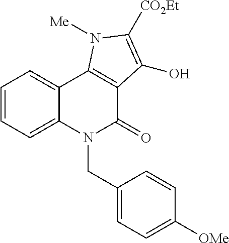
C1=CC=C2C(=C1)C1=C(C(=O)N2CC2=CC=C([OMe])C=C2)C(O)=C([CO2Et])N1[Me]
